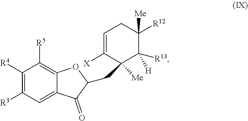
C1([R4])=C([R3])C=C2C(=C1[R5])OC(CC1([Me])C([X])=CCC([R12])([Me])C1([H])[R13])C2=O
